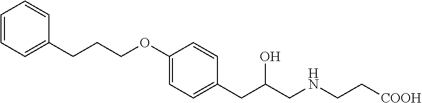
C1=CC=C(CCCOC2=CC=C(CC(O)CNCC[COOH])C=C2)C=C1
